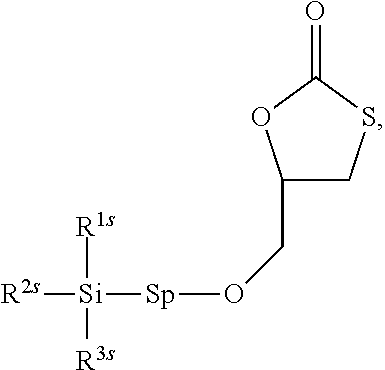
C1(CO[Sp][Si]([R1s])([R3s])[R2s])CSC(=O)O1
